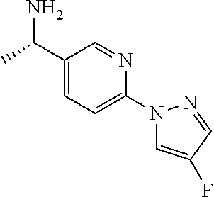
C1(C(C)N)=CC=C(N2C=C(F)C=N2)N=C1
